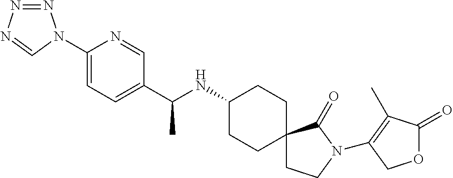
C1(N2N=NN=C2)=CC=C(C(NC2CCC3(CC2)CCN(C2=C(C)C(=O)OC2)C3=O)C)C=N1
